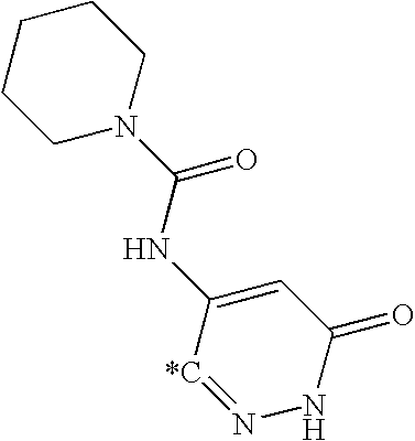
C1(NC(N2CCCCC2)=O)=CC(=O)NN=[*C]1
